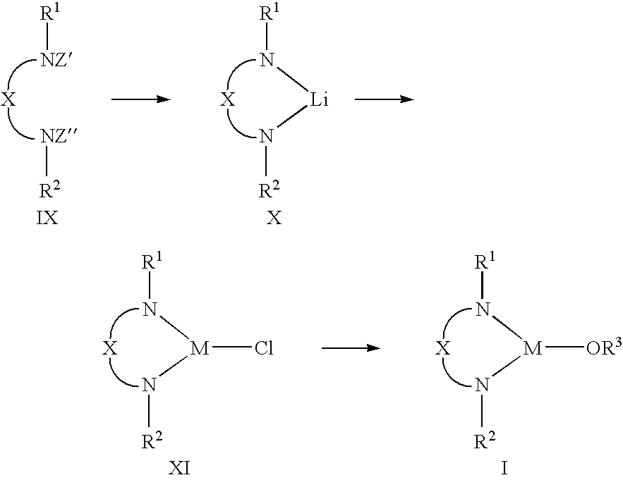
[R1][NZ].[NZ][R2].[R1]N[Li]N[R2].[R1]N[M](N[R2])Cl.[R1]N[M](N[R2])[OR3].I
